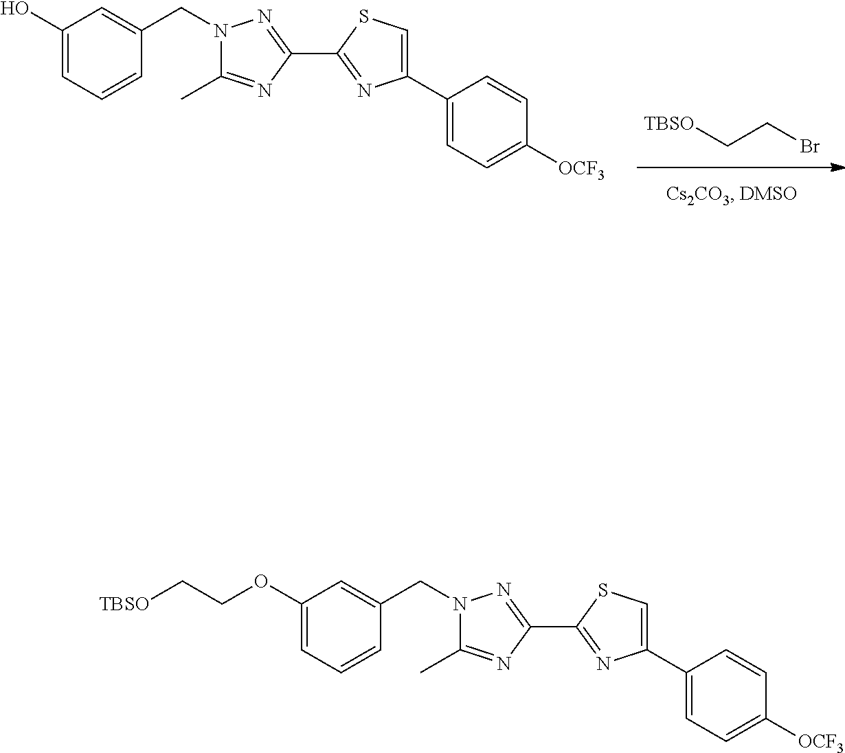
OC1=CC=CC(CN2C(C)=NC(C3=NC(C4=CC=C([OCF3])C=C4)=CS3)=N2)=C1.[TBSO]CCBr.[TBSO]CCOC1=CC=CC(CN2C(C)=NC(C3=NC(C4=CC=C([OCF3])C=C4)=CS3)=N2)=C1
